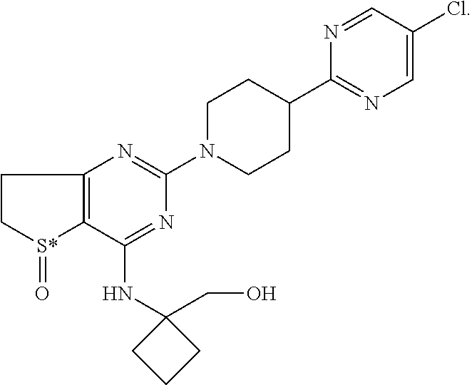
C12=C(C(NC3(CO)CCC3)=NC(N3CCC(C4=NC=C(Cl)C=N4)CC3)=N1)[S*](=O)CC2
